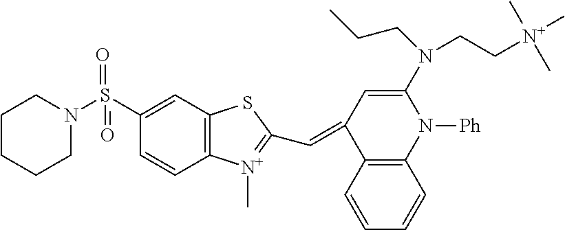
C1CCCN(S(C2=CC3=C(C=C2)[N+](C)=C(C=C2C4=C(N([Ph])C(N(CCC)CC[N+](C)(C)C)=C2)C=CC=C4)S3)(=O)=O)C1
